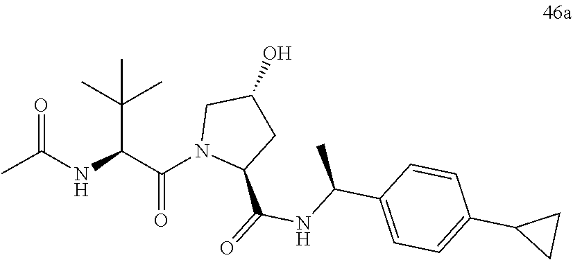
C(=O)(NC(C1=CC=C(C2CC2)C=C1)C)C1N(C(C(NC(=O)C)C(C)(C)C)=O)CC(O)C1
